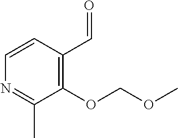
C1(OCOC)=C(C=O)C=CN=C1C
